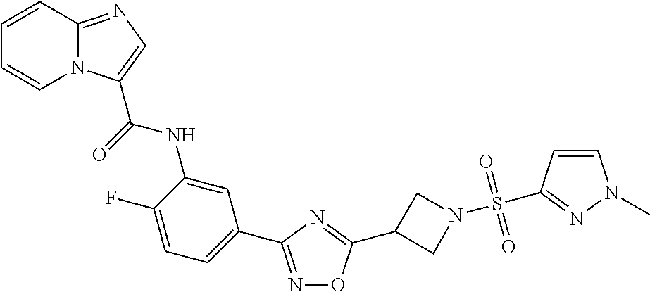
N1=C(C2=CC=C(F)C(NC(=O)C3=CN=C4N3C=CC=C4)=C2)N=C(C2CN(S(=O)(=O)C3=NN(C)C=C3)C2)O1
